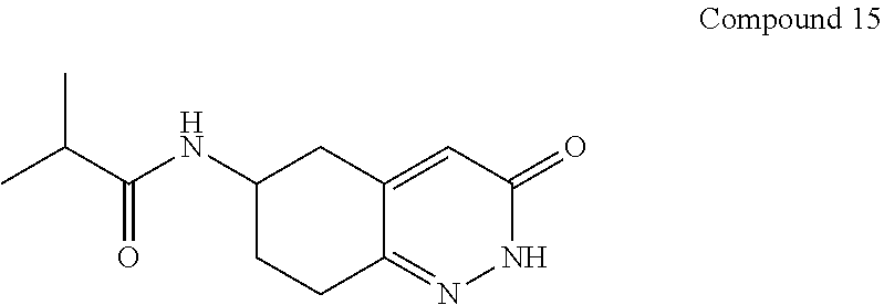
CC(C(NC1CC2=CC(=O)NN=C2CC1)=O)C
